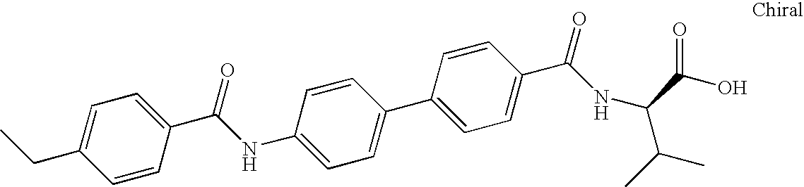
C1=CC(C(NC2=CC=C(C3=CC=C(C(NC(C(O)=O)C(C)C)=O)C=C3)C=C2)=O)=CC=C1CC
